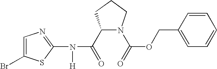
C1(C(=O)N(C2=NC=C(Br)S2)[H])N(C(=O)OCC2=CC=CC=C2)CCC1
